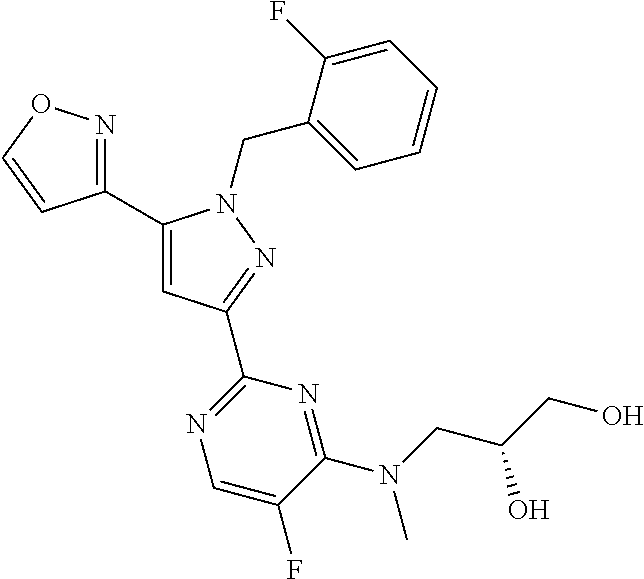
C1(C2=NOC=C2)=CC(C2=NC=C(F)C(N(CC(CO)O)C)=N2)=NN1CC1=CC=CC=C1F
